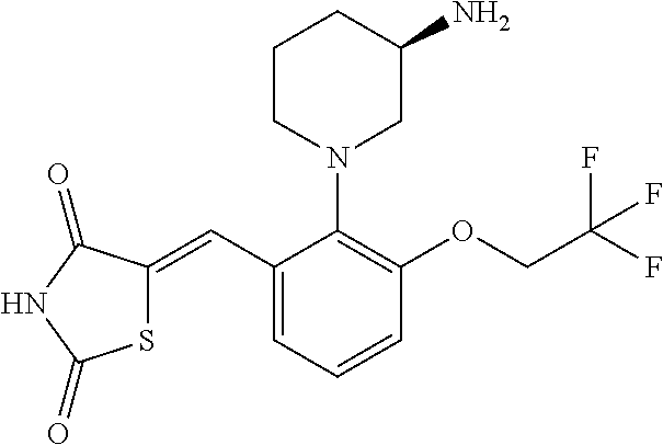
S1C(=CC2=CC=CC(OCC(F)(F)F)=C2N2CC(N)CCC2)C(=O)NC1=O
